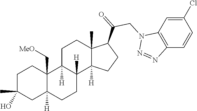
C1C(C)(O)CC2([H])C(C[MeO])(C1)C1([H])C([H])(CC2)C2([H])C(C)(CC1)C(C(=O)CN1C3=C(C=CC(Cl)=C3)N=N1)CC2
